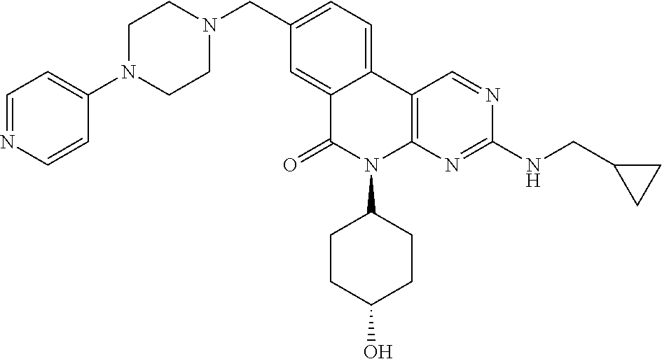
C12=CC(CN3CCN(C4=CC=NC=C4)CC3)=CC=C1C1=C(N(C3CCC(O)CC3)C2=O)N=C(NCC2CC2)N=C1
